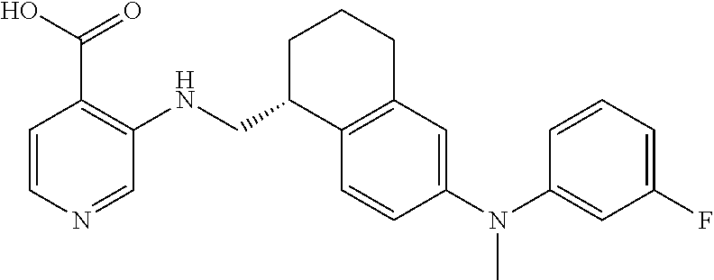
C1=CN=CC(NCC2C3=C(CCC2)C=C(N(C2=CC(F)=CC=C2)C)C=C3)=C1C(O)=O
